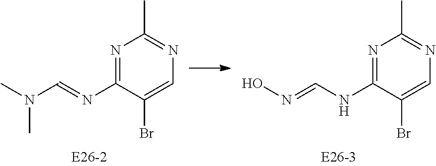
N1=C(N=CN(C)C)C(Br)=CN=C1C.N1=C(NC=NO)C(Br)=CN=C1C
